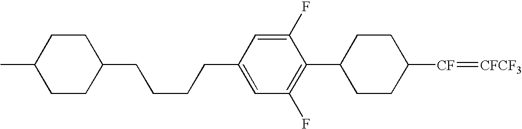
C1(C2CCC([CF]=[CFCF3])CC2)=C(F)C=C(CCCCC2CCC(C)CC2)C=C1F
